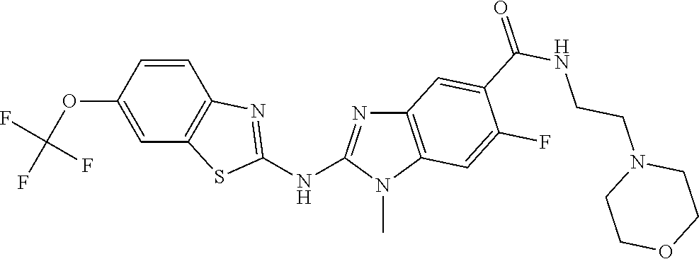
O(C1=CC2=C(C=C1)N=C(NC1=NC3=C(N1C)C=C(F)C(C(NCCN1CCOCC1)=O)=C3)S2)C(F)(F)F
